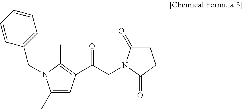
C1(C)=CC(C(CN2C(=O)CCC2=O)=O)=C(C)N1CC1=CC=CC=C1
